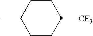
C1CC(C)CCC1[CF3]
